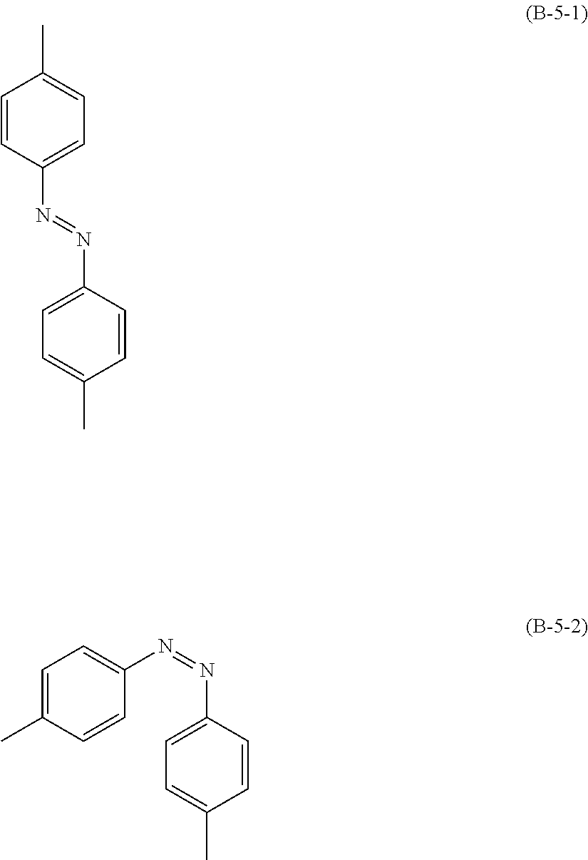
C1=CC(N=NC2=CC=C(C)C=C2)=CC=C1C.C1=C(C)C=CC(N=NC2=CC=C(C)C=C2)=C1
